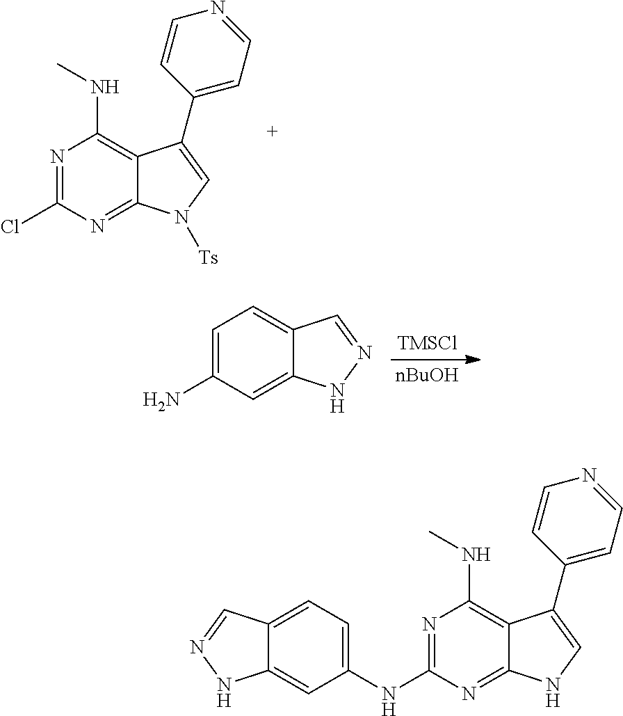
N1=C(Cl)N=C2C(=C1NC)C(C1=CC=NC=C1)=CN2[Ts].C1=C(N)C=C2C(=C1)C=NN2.[TMSCl].[nBuOH].N1=C(NC2=CC=C3C(=C2)NN=C3)N=C2C(=C1NC)C(C1=CC=NC=C1)=CN2
